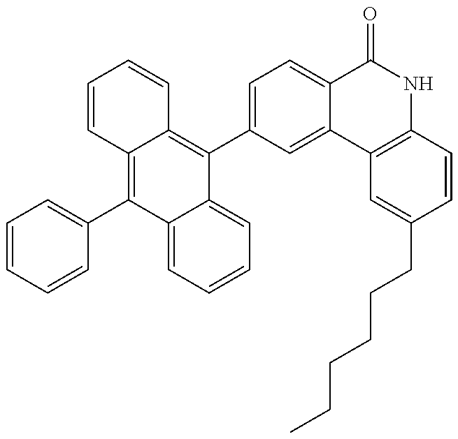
C1=CC=CC(C2=C3C(=C(C4=CC=C5C(=C4)C4=C(NC5=O)C=CC(CCCCCC)=C4)C4=CC=CC=C24)C=CC=C3)=C1
